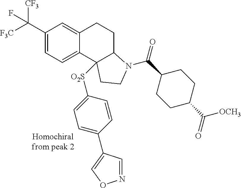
C1(C([F3C])([CF3])F)=CC=C2C(=C1)CCC1C2([O2S]C2=CC=C(C3=CON=C3)C=C2)CCN1C(C1CCC(C(=O)[OCH3])CC1)=O
